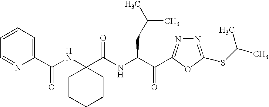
C1=CC=C(C(NC2(C(NC(C(=O)C3=NN=C(SC(C)C)O3)CC(C)C)=O)CCCCC2)=O)N=C1
